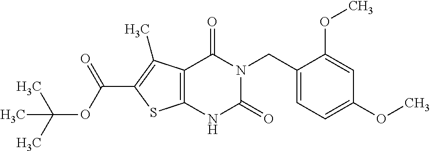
C12=C(C(C)=C(C(OC(C)(C)C)=O)S1)C(=O)N(CC1=CC=C(OC)C=C1OC)C(=O)N2
